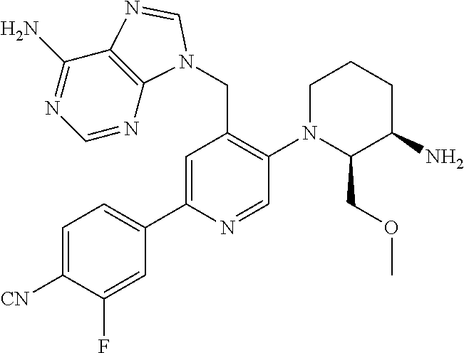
C1=C([CN])C(F)=CC(C2=CC(CN3C4=C(C(N)=NC=N4)N=C3)=C(N3C(COC)C(N)CCC3)C=N2)=C1
